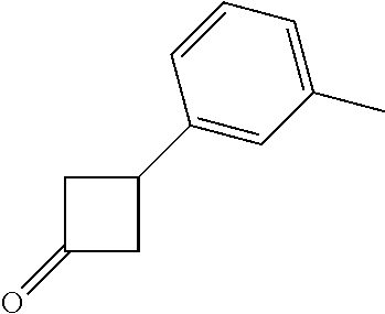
C1(=O)CC(C2=CC(C)=CC=C2)C1
